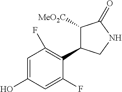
C1([MeO2C])C(C2=C(F)C=C(O)C=C2F)CNC1=O
